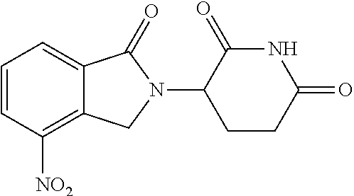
C1=CC([NO2])=C2C(=C1)C(=O)N(C1CCC(=O)NC1=O)C2
